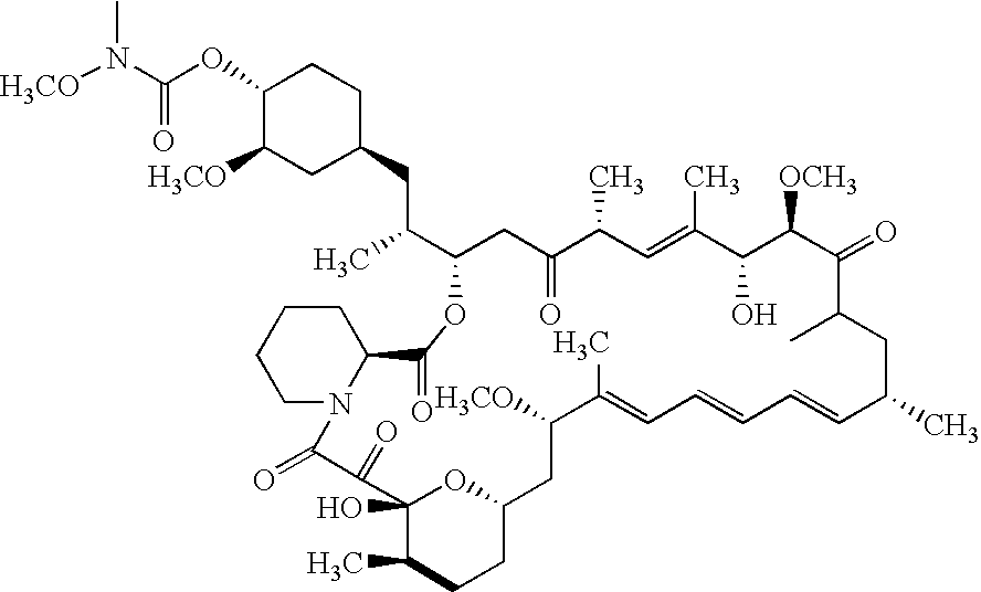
C1(OC(N([H3CO])C)=O)C([H3CO])CC(CC(C)C2CC(=O)C(C)C=C(C)C(O)C([OCH3])C(=O)C(C)CC(C)C=CC=CC=C(C)C([H3CO])CC3OC(O)(C(C)CC3)C(=O)C(=O)N3C(CCCC3)C(=O)O2)CC1
